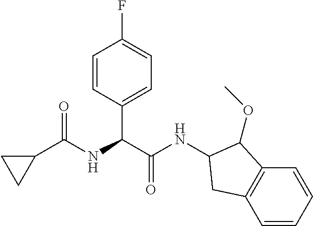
C1(C(NC(C(NC2CC3=C(C2OC)C=CC=C3)=O)C2=CC=C(F)C=C2)=O)CC1
